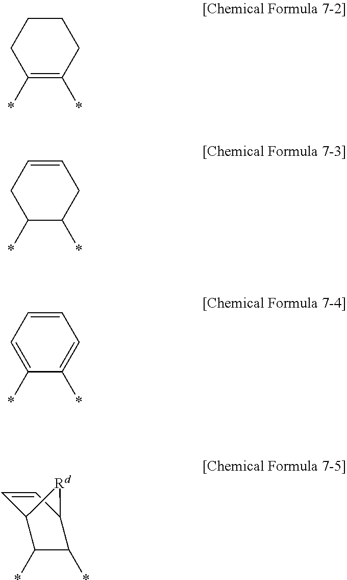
C1C(*)=C(*)CCC1.C1C(*)C(*)CC=C1.C1=C(*)C(*)=CC=C1.C1=CC2C(*)C(*)C1[Rd]2
